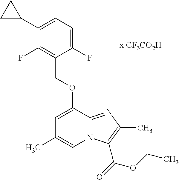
C1(C2CC2)=CC=C(F)C(COC2=CC(C)=CN3C2=NC(C)=C3C(=O)OCC)=C1F
